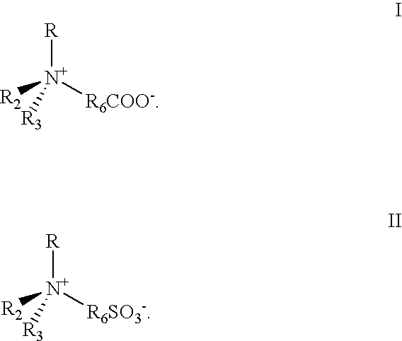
[R2][N+]([R6COO-])([R])[R3].[R2][N+]([R6SO3-])([R])[R3]
